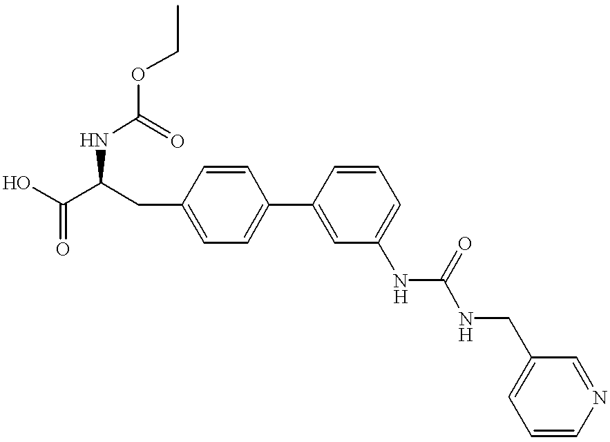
N(C(C(O)=O)CC1=CC=C(C2=CC(NC(=O)NCC3=CC=CN=C3)=CC=C2)C=C1)C(=O)OCC
